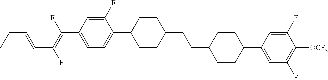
C(C1CCC(C2=CC(F)=C([OCF3])C(F)=C2)CC1)CC1CCC(C2=CC=C(C(=C(F)C=CCC)F)C=C2F)CC1
